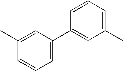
C1(C)=CC(C2=CC(C)=CC=C2)=CC=C1
